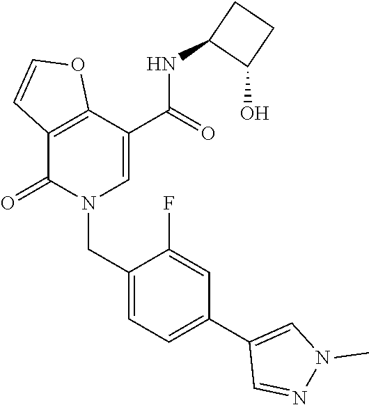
C12=C(C(=O)N(CC3=CC=C(C4=CN(C)N=C4)C=C3F)C=C1C(NC1C(O)CC1)=O)C=CO2
